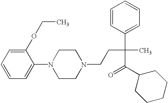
C1(OCC)=CC=CC=C1N1CCN(CCC(C2=CC=CC=C2)(C(=O)C2CCCCC2)C)CC1
